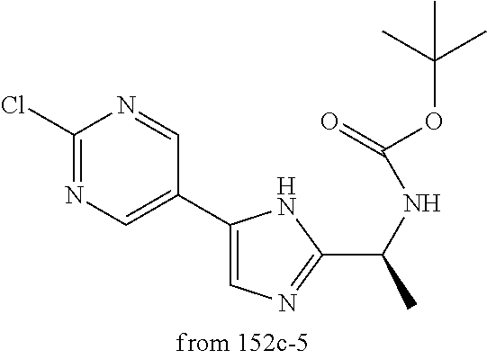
C1(Cl)=NC=C(C2=CN=C(C(NC(OC(C)(C)C)=O)C)N2)C=N1
